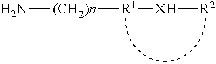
N[(CH2)n][R1][XH][R2]
